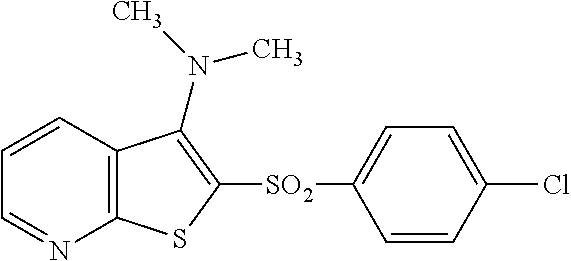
C1=CC2=C(N=C1)SC([SO2]C1=CC=C(Cl)C=C1)=C2N(C)C
